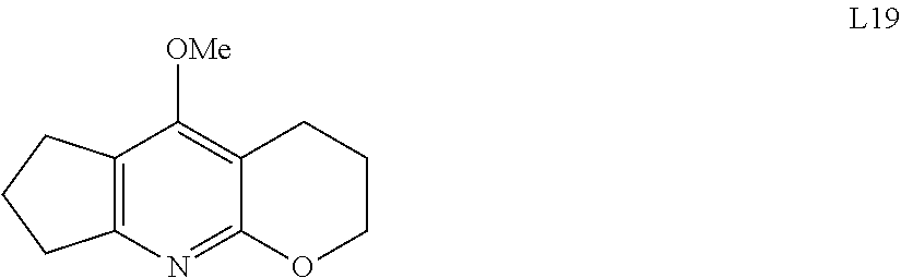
C12=C([OMe])C3=C(N=C1OCCC2)CCC3
